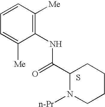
C1(NC(C2N([n-Pr])CCCC2)=O)=C([Me])C=CC=C1[Me].S
